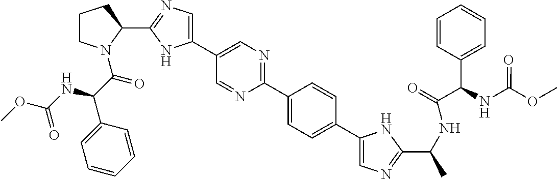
C1(C2=CN=C(C3CCCN3C(C(C3=CC=CC=C3)NC(OC)=O)=O)N2)=CN=C(C2=CC=C(C3=CN=C(C(NC(C(C4=CC=CC=C4)NC(OC)=O)=O)C)N3)C=C2)N=C1
